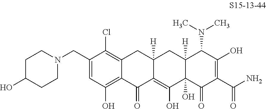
C1(CN2CCC(O)CC2)=CC(O)=C2C(=C1Cl)CC1([H])C(=C(O)C3(O)C([H])(C1)C(N(C)C)C(O)=C(C(N)=O)C3=O)C2=O
